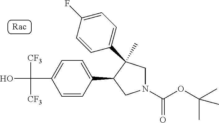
C1=CC(C2CN(C(OC(C)(C)C)=O)CC2(C)C2=CC=C(F)C=C2)=CC=C1C(O)([CF3])[CF3]
